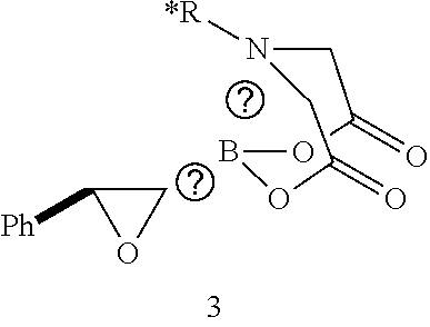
N1([*R])CC(=O)OBOC(=O)C1.C1C([Ph])O1
